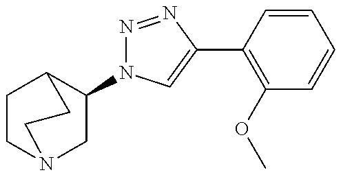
C1(N2N=NC(C3=C(OC)C=CC=C3)=C2)CN2CCC1CC2
